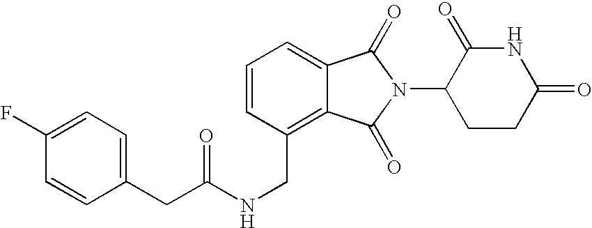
C(C1=C2C(=CC=C1)C(=O)N(C1CCC(=O)NC1=O)C2=O)NC(CC1=CC=C(F)C=C1)=O
